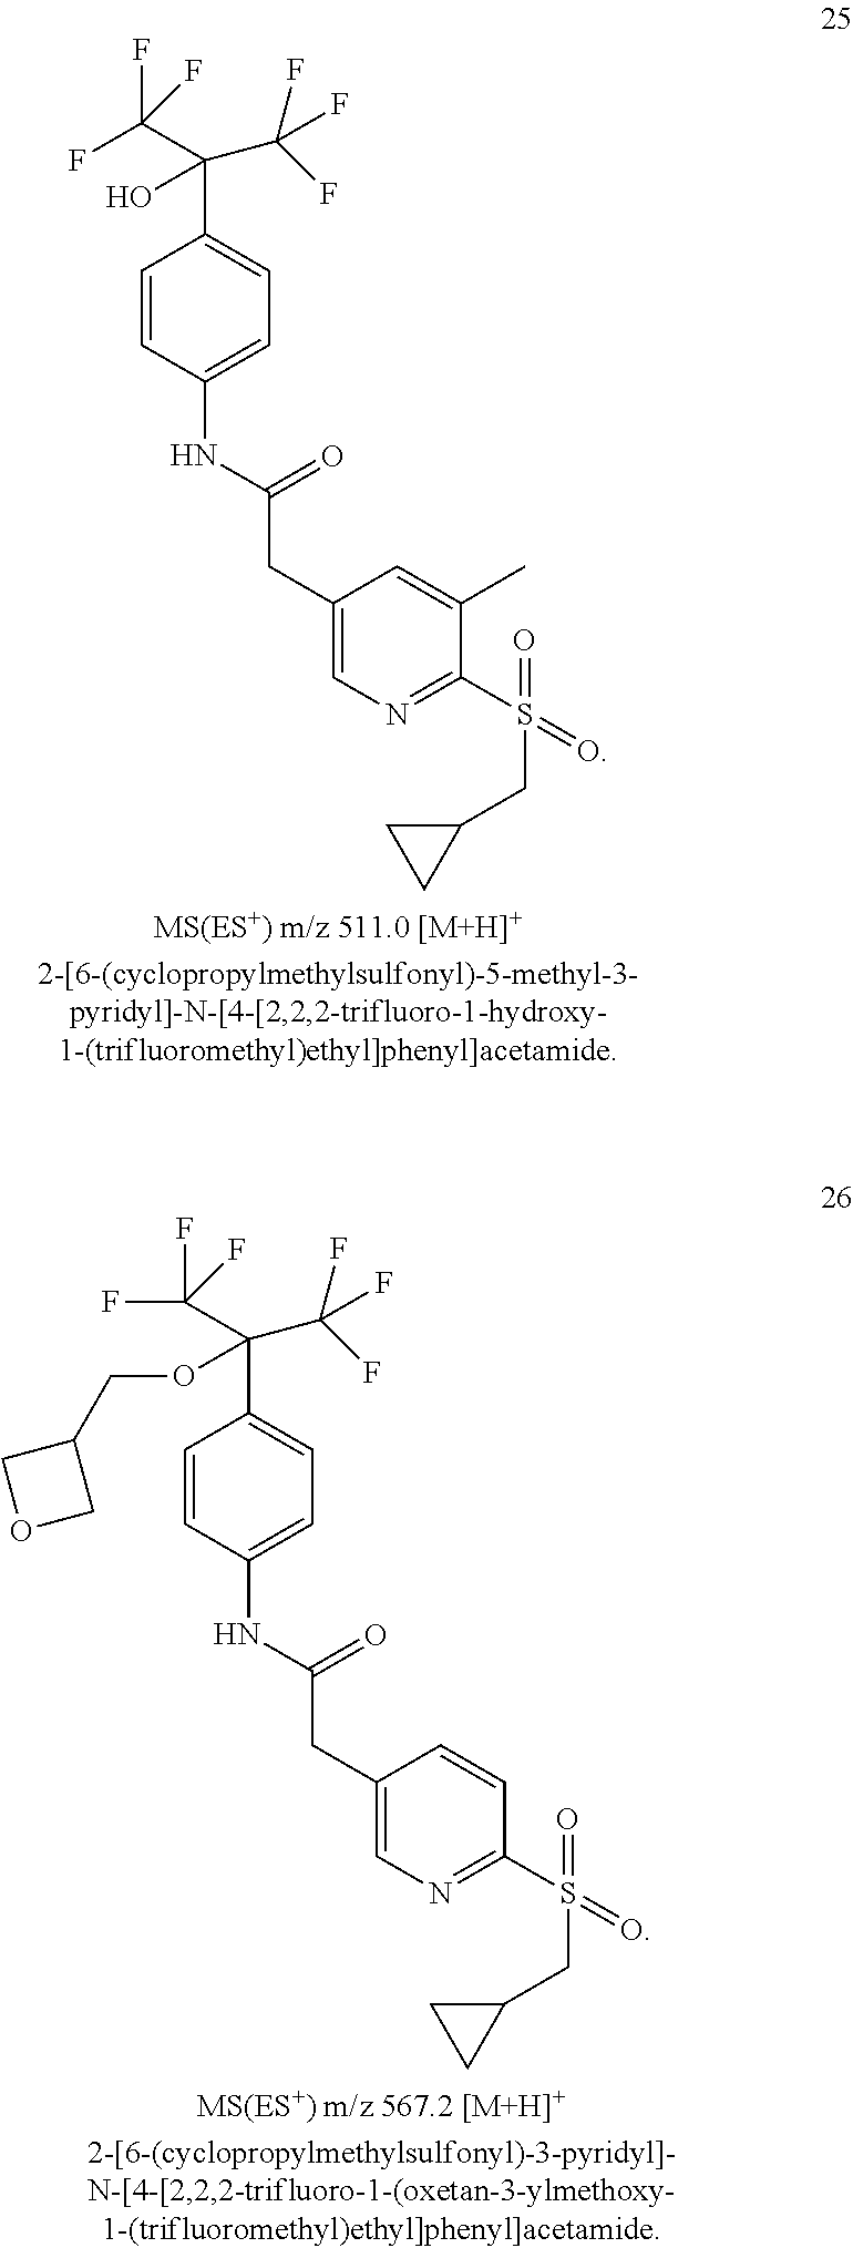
C1=CC(NC(CC2=CN=C(S(CC3CC3)(=O)=O)C(C)=C2)=O)=CC=C1C(C(F)(F)F)(C(F)(F)F)O.C1=CC(NC(CC2=CN=C(S(CC3CC3)(=O)=O)C=C2)=O)=CC=C1C(C(F)(F)F)(C(F)(F)F)OCC1COC1
